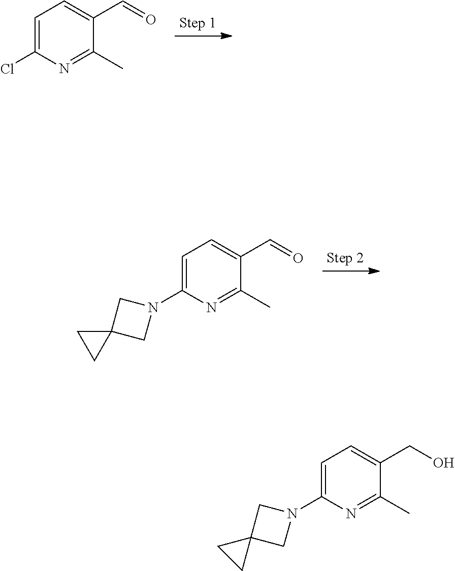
C1=C(Cl)N=C(C)C(C=O)=C1.C1=C(N2CC3(C2)CC3)N=C(C)C(C=O)=C1.C1=C(N2CC3(C2)CC3)N=C(C)C(CO)=C1
